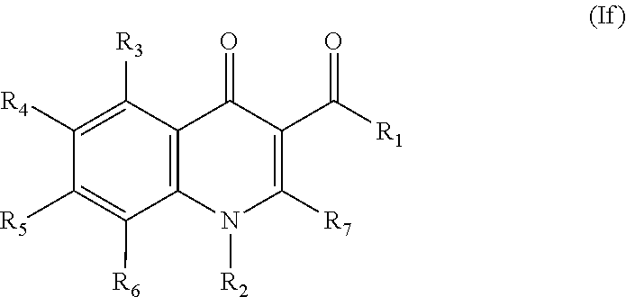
C12=C(C([R3])=C([R4])C([R5])=C1[R6])C(=O)C(C([R1])=O)=C([R7])N2[R2]
